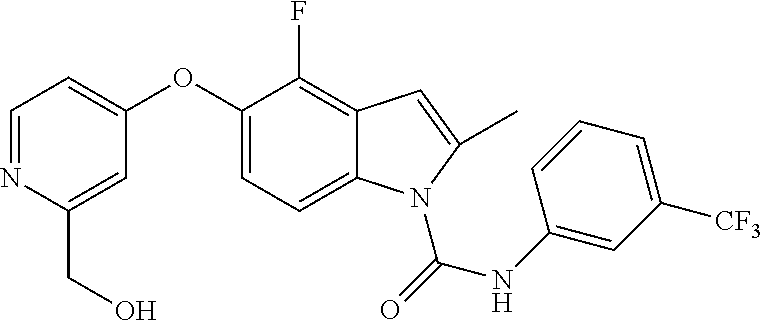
O(C1=CC=C2C(=C1F)C=C(C)N2C(=O)NC1=CC([CF3])=CC=C1)C1=CC=NC(CO)=C1
